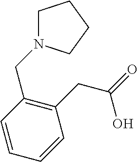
C1=CC(CN2CCCC2)=C(CC(=O)O)C=C1
